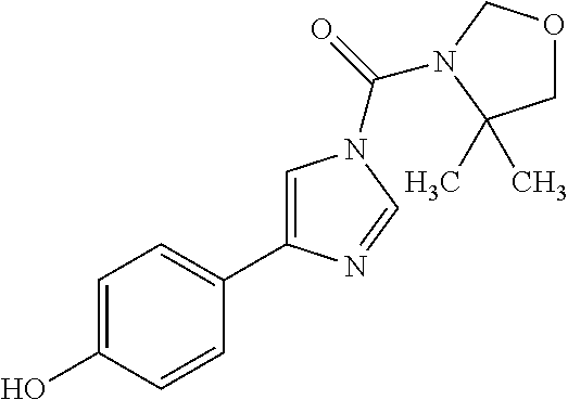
C1=C(O)C=CC(C2=CN(C(=O)N3COCC3(C)C)C=N2)=C1
